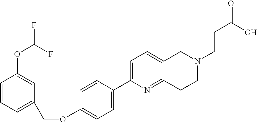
C1=CC=C(COC2=CC=C(C3=CC=C4C(=N3)CCN(CCC(=O)O)C4)C=C2)C=C1OC(F)F
